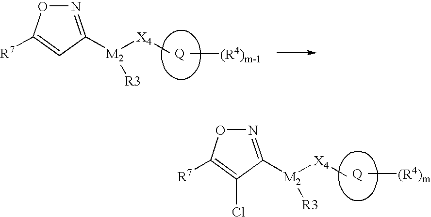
N1=C([M2]([X4]c)[R3])C=C([R7])O1.c[(R4)m-1].N1=C([M2]([X4]c)[R3])C(Cl)=C([R7])O1.c[(R4)m]
